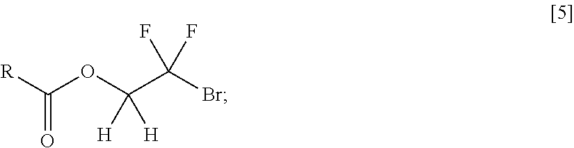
[R]C(OC(C(Br)(F)F)([H])[H])=O
